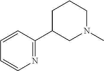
C1=CC(C2CN(C)CCC2)=NC=C1
